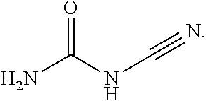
NC(NC#N)=O
